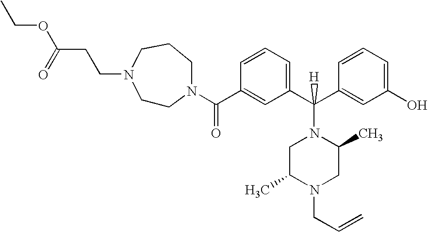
C1=CC=C(C(N2CC(C)N(CC=C)CC2C)(C2=CC(O)=CC=C2)[H])C=C1C(N1CCN(CCC(OCC)=O)CCC1)=O
